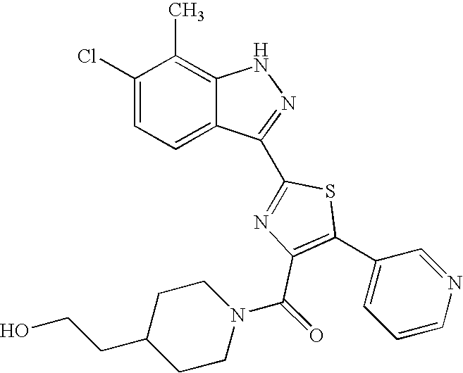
C1(Cl)=CC=C2C(=C1C)NN=C2C1=NC(C(N2CCC(CCO)CC2)=O)=C(C2=CC=CN=C2)S1
